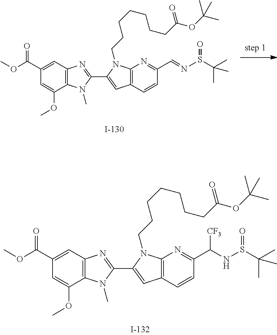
C12=C(C=CC(C=NS(C(C)(C)C)=O)=N1)C=C(C1=NC3=C(C(OC)=CC(C(OC)=O)=C3)N1C)N2CCCCCCCC(OC(C)(C)C)=O.C12=C(C=CC(C(NS(C(C)(C)C)=O)[CF3])=N1)C=C(C1=NC3=C(C(OC)=CC(C(OC)=O)=C3)N1C)N2CCCCCCCC(OC(C)(C)C)=O
